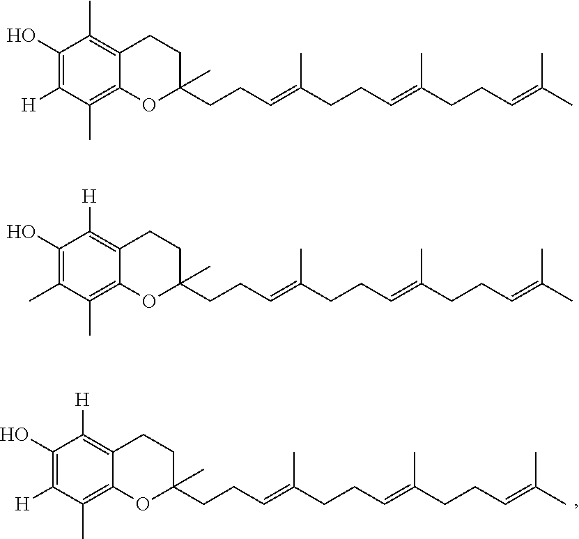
C1(O)=C([H])C(C)=C2C(=C1[H])CCC(CCC=C(CCC=C(CCC=C(C)C)C)C)(C)O2.C1(O)=C([H])C(C)=C2C(=C1C)CCC(CCC=C(CCC=C(CCC=C(C)C)C)C)(C)O2.C1(O)=C(C)C(C)=C2C(=C1[H])CCC(CCC=C(CCC=C(CCC=C(C)C)C)C)(C)O2
